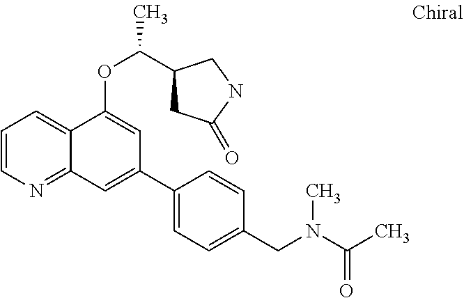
C1=CN=C2C(=C1)C(OC(C1CC(=O)NC1)C)=CC(C1=CC=C(CN(C(C)=O)C)C=C1)=C2
